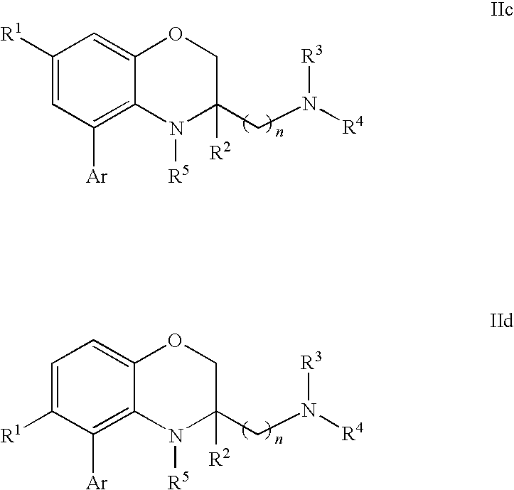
C1([R1])=CC([Ar])=C2C(=C1)OCC(CN([R4])[R3])([R2])N2[R5].C1=C([R1])C([Ar])=C2C(=C1)OCC(CN([R4])[R3])([R2])N2[R5]
